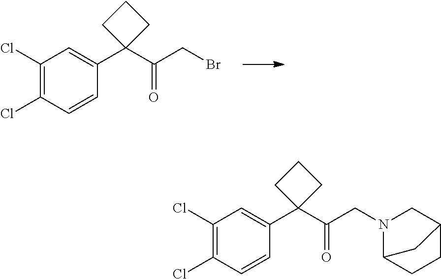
C1(Cl)=C(Cl)C=CC(C2(C(CBr)=O)CCC2)=C1.C1(Cl)=C(Cl)C=CC(C2(C(CN3CC4CCC3C4)=O)CCC2)=C1
